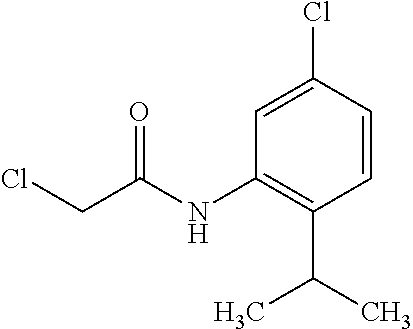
C1=CC(Cl)=CC(NC(CCl)=O)=C1C(C)C
